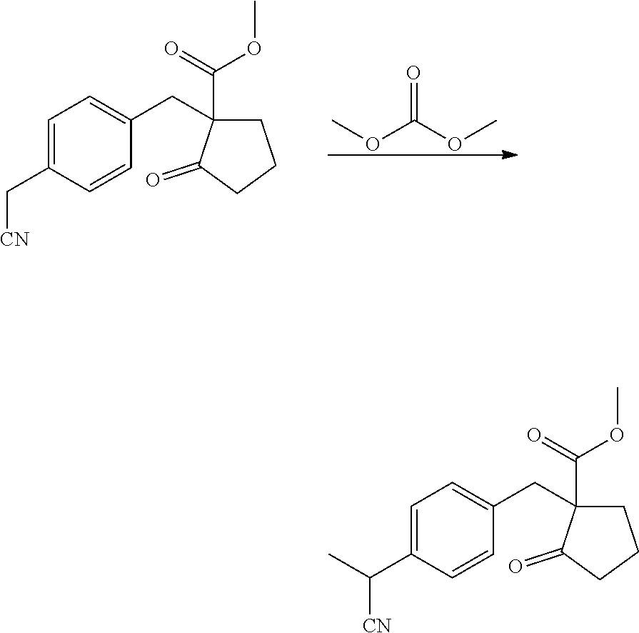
C1=C(C[CN])C=CC(CC2(C(=O)OC)CCCC2=O)=C1.COC(OC)=O.C1=C(C([CN])C)C=CC(CC2(C(=O)OC)CCCC2=O)=C1
